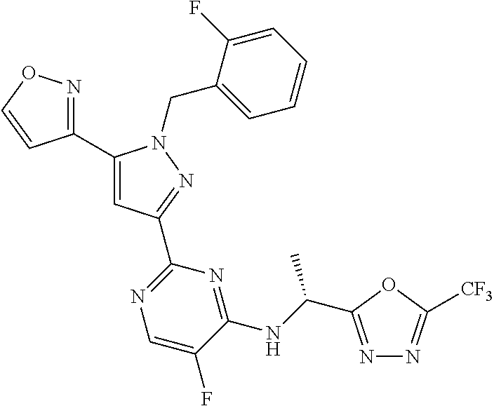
C1(C2=NOC=C2)=CC(C2=NC=C(F)C(NC(C)C3=NN=C([CF3])O3)=N2)=NN1CC1=CC=CC=C1F
